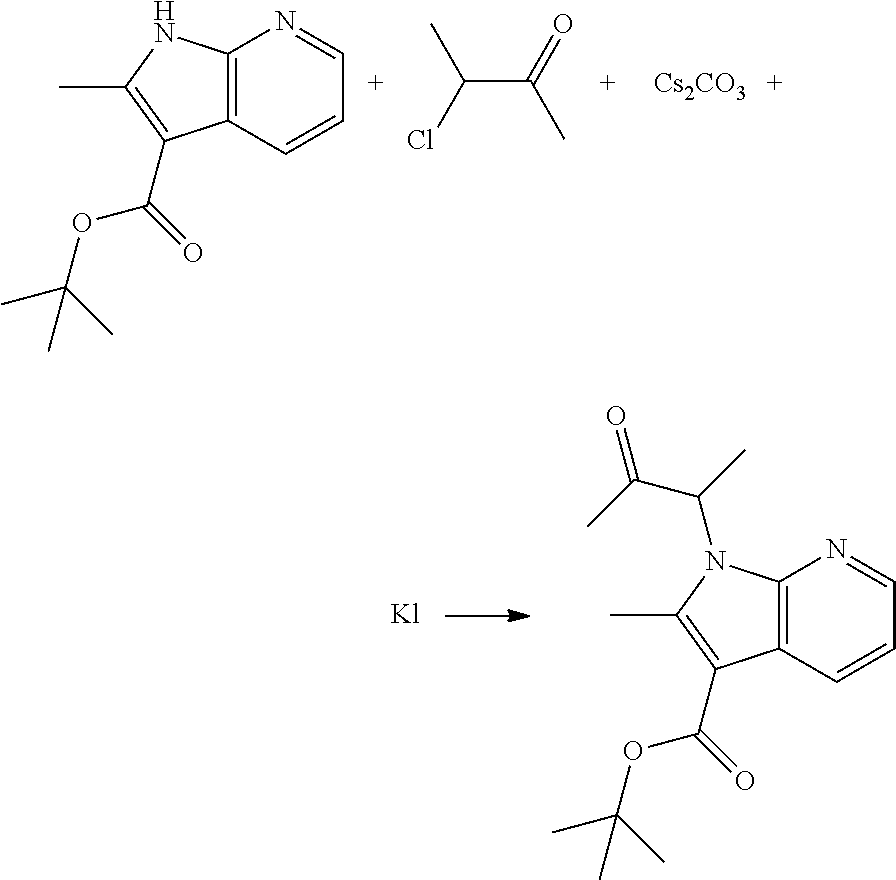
C12=C(C=CC=N1)C(C(OC(C)(C)C)=O)=C(C)N2.C(C(=O)C)(Cl)C.[Cs2CO3].C12=C(C=CC=N1)C(C(OC(C)(C)C)=O)=C(C)N2C(C(=O)C)C.[Kl]
